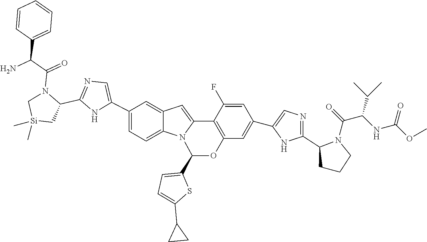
C1(C2=CN=C(C3N(C(C(N)C4=CC=CC=C4)=O)C[Si](C)(C)C3)N2)=CC=C2C(=C1)C=C1N2C(C2=CC=C(C3CC3)S2)OC2=C1C(F)=CC(C1=CN=C(C3N(C(C(NC(=O)OC)C(C)C)=O)CCC3)N1)=C2
